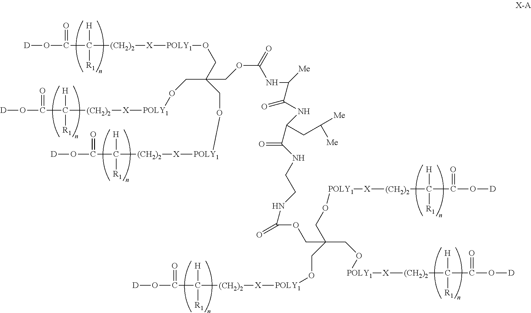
C(OC(NC([Me])C(=O)NC(CC([Me])[Me])C(NCCNC(OCC(CO[POLY1][X][(CH2)2]C(C(O[D])=O)([H])[R1])(CO[POLY1][X][(CH2)2]C(C(O[D])=O)([H])[R1])CO[POLY1][X][(CH2)2]C(C(O[D])=O)([H])[R1])=O)=O)=O)C(CO[POLY1][X][(CH2)2]C(C(O[D])=O)([H])[R1])(CO[POLY1][X][(CH2)2]C(C(O[D])=O)([H])[R1])CO[POLY1][X][(CH2)2]C(C(O[D])=O)([H])[R1]
